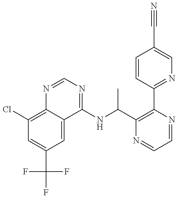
C1(Cl)=C2C(=CC(C(F)(F)F)=C1)C(NC(C1=C(C3=NC=C(C#N)C=C3)N=CC=N1)C)=NC=N2
